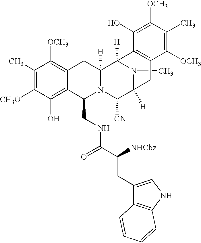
C1(C)=C([CH3O])C(O)=C2C(=C1[OCH3])CC1([H])N(C2CNC(C([NHCbz])CC2=CNC3=C2C=CC=C3)=O)C([CN])C2([H])N(C)C1([H])C1=C(C2)C([OCH3])=C(C)C([OCH3])=C1O
